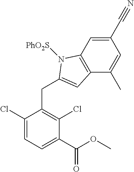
C1(C(OC)=O)=CC=C(Cl)C(CC2=CC3=C(C=C(C#N)C=C3C)N2[PhO2S])=C1Cl
